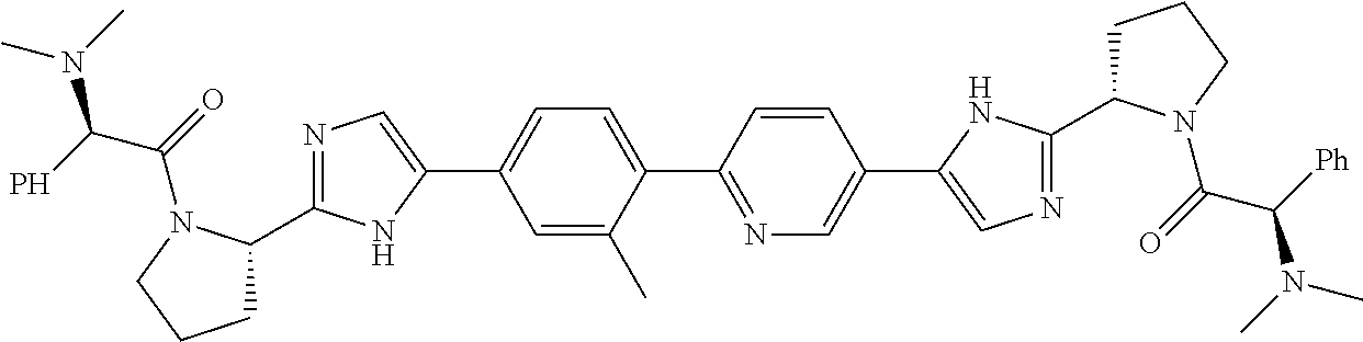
N1=C(C2CCCN2C(=O)C(P)N(C)C)NC(C2=CC=C(C3=NC=C(C4=CN=C(C5CCCN5C(=O)C([Ph])N(C)C)N4)C=C3)C(C)=C2)=C1
